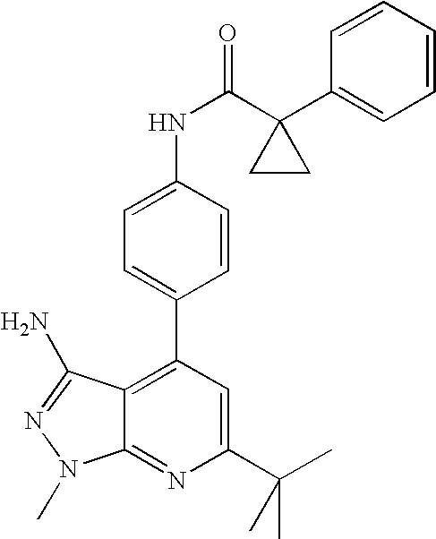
C1=C(NC(=O)C2(C3=CC=CC=C3)CC2)C=CC(C2=C3C(=NC(C(C)(C)C)=C2)N(C)N=C3N)=C1
